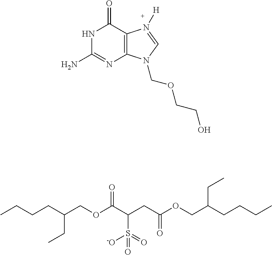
N1C(N)=NC2=C(C1=O)N([H])=CN2COCCO.CCCCC(COC(C(CC(OCC(CCCC)CC)=O)S(=O)([-O])=O)=O)CC
